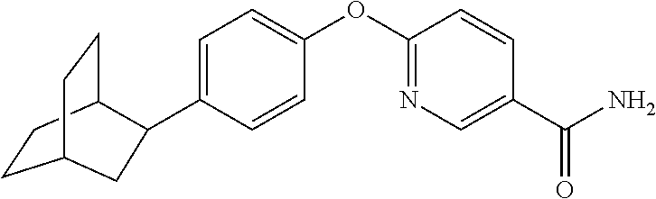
C1=C(C2C3CCC(CC3)C2)C=CC(OC2=NC=C(C(N)=O)C=C2)=C1
